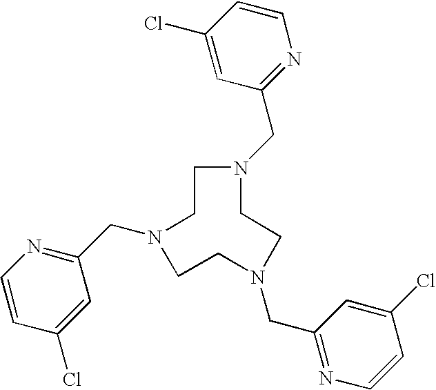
C1N(CC2=NC=CC(Cl)=C2)CCN(CC2=NC=CC(Cl)=C2)CCN(CC2=NC=CC(Cl)=C2)C1
